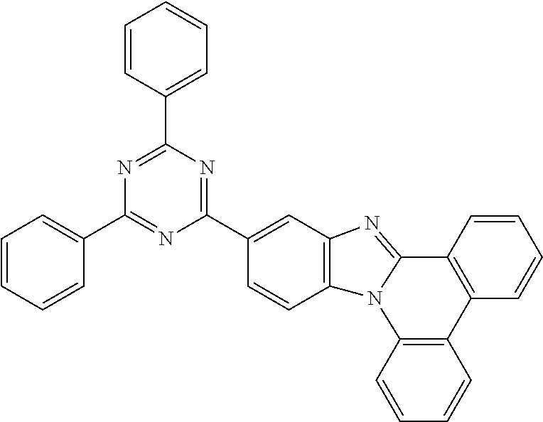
C1=CC2=C(C=C1)N1C(=NC3=C1C=CC(C1=NC(C4=CC=CC=C4)=NC(C4=CC=CC=C4)=N1)=C3)C1=C2C=CC=C1
